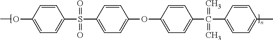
C1=CC(OC)=CC=C1S(C1=CC=C(OC2=CC=C(C(=C)(=C)C3=CC=C(C)C=C3)C=C2)C=C1)(=O)=O
